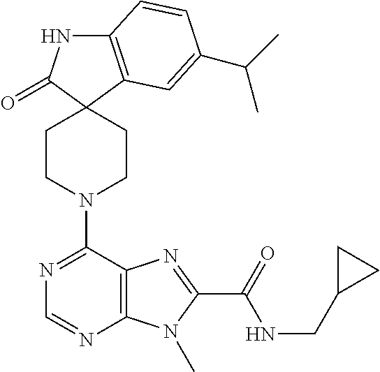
C12=C(C=C(C(C)C)C=C1)C1(C(=O)N2)CCN(C2=NC=NC3=C2N=C(C(=O)NCC2CC2)N3C)CC1
